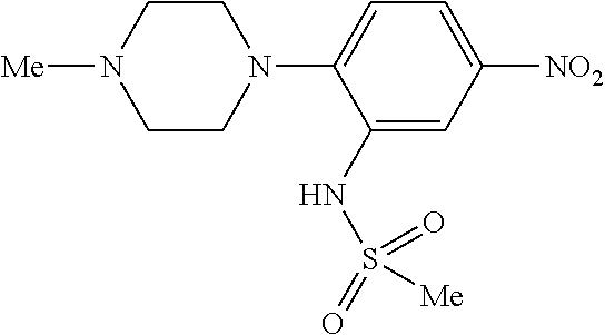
C1(NS(=O)(=O)[Me])=CC([NO2])=CC=C1N1CCN([Me])CC1
